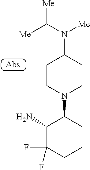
C1(N)C(F)(F)CCCC1N1CCC(N(C([Me])[Me])[Me])CC1
